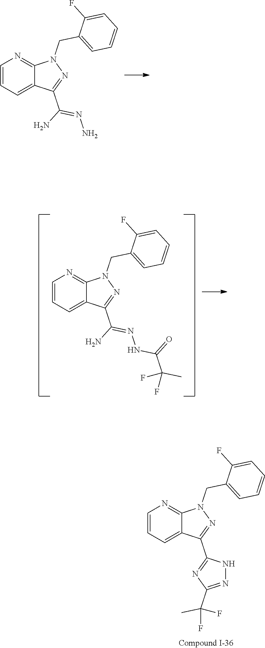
C1=CC=C2C(=N1)N(CC1=CC=CC=C1F)N=C2C(N)=NN.C1=CC=C2C(=N1)N(CC1=CC=CC=C1F)N=C2C(N)=NNC(C(F)(C)F)=O.C1=CC=C2C(=N1)N(CC1=CC=CC=C1F)N=C2C1=NC(C(F)(C)F)=NN1
